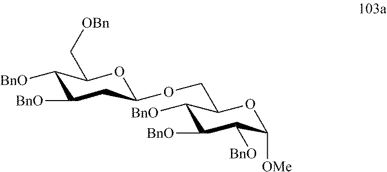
C1([BnO])C([BnO])C(C[OBn])OC(OCC2C([BnO])C([BnO])C([BnO])C([OMe])O2)C1
